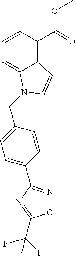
C12=C(C(=O)OC)C=CC=C1N(CC1=CC=C(C3=NOC(C(F)(F)F)=N3)C=C1)C=C2
